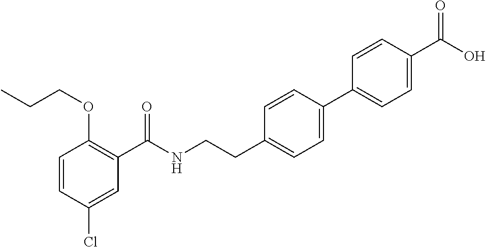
C1=CC(Cl)=CC(C(NCCC2=CC=C(C3=CC=C(C(O)=O)C=C3)C=C2)=O)=C1OCCC
